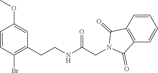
C1=CC(Br)=C(CCNC(=O)CN2C(=O)C3=C(C=CC=C3)C2=O)C=C1OC
